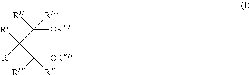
C([ORVI])(C(C([ORVII])([RIV])[RV])([R])[RI])([RIII])[RII]
